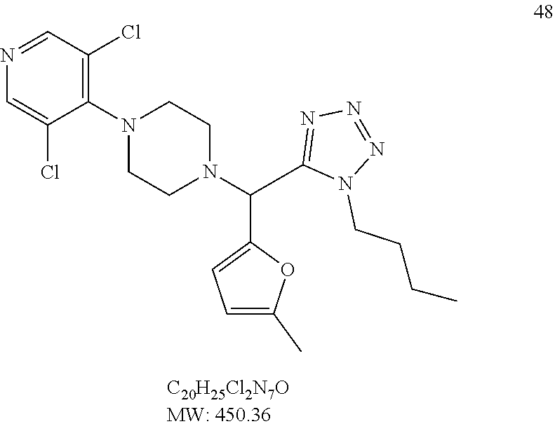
N1(CCCC)C(C(N2CCN(C3=C(Cl)C=NC=C3Cl)CC2)C2=CC=C(C)O2)=NN=N1
